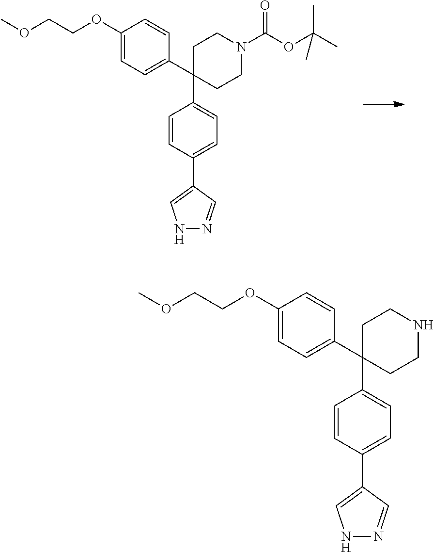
C1(C2(C3=CC=C(C4=CNN=C4)C=C3)CCN(C(OC(C)(C)C)=O)CC2)=CC=C(OCCOC)C=C1.C1(C2(C3=CC=C(C4=CNN=C4)C=C3)CCNCC2)=CC=C(OCCOC)C=C1
